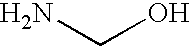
NCO
